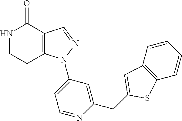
C12=C(C=NN1C1=CC=NC(CC3=CC4=C(S3)C=CC=C4)=C1)C(=O)NCC2
